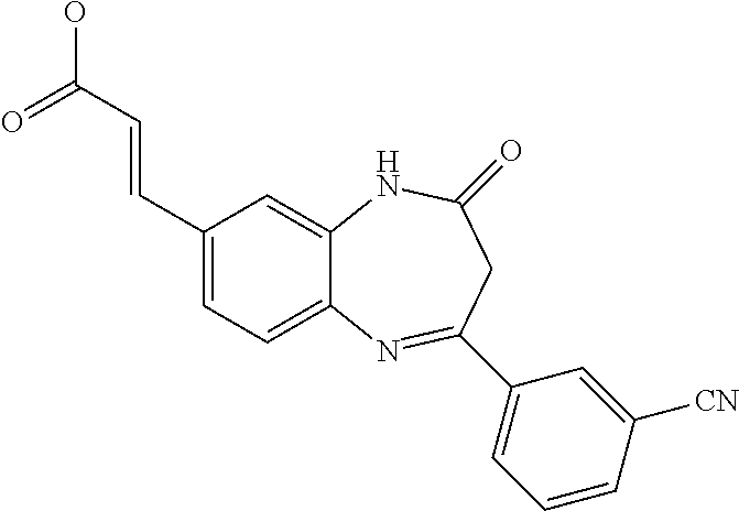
C(C1=CC=C2C(=C1)NC(=O)CC(C1=CC=CC([CN])=C1)=N2)=CC(O)=O
